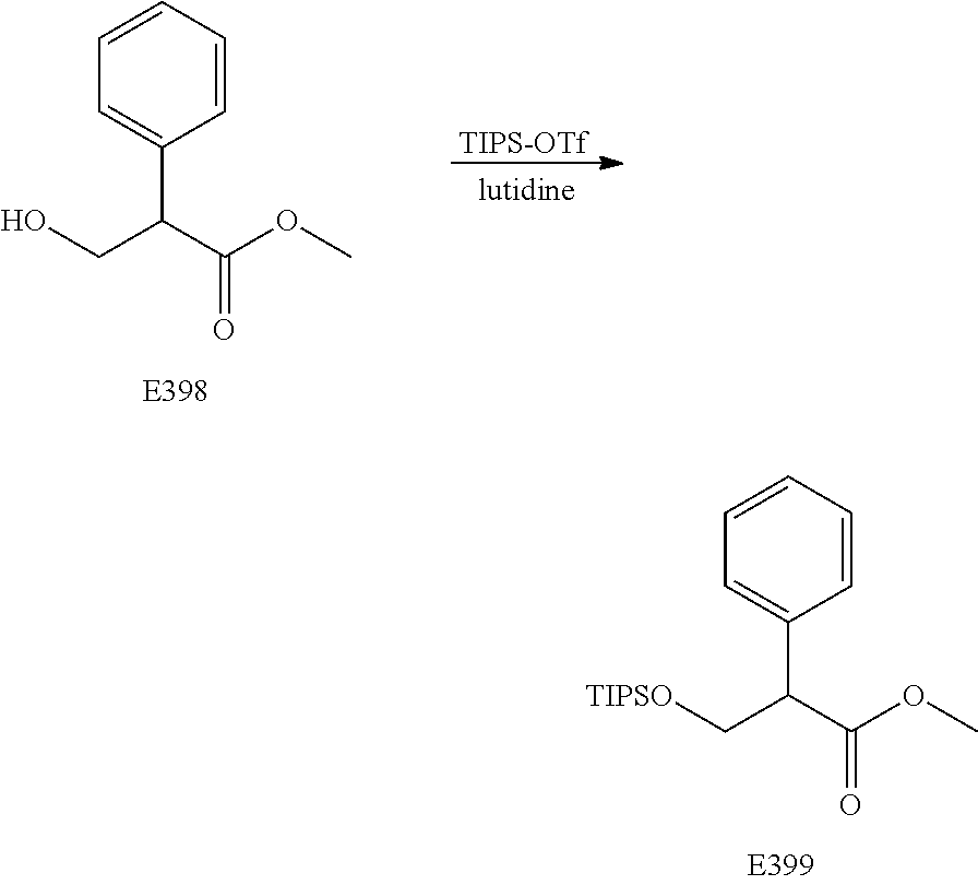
C1=CC=CC=C1C(C(OC)=O)CO.[TIPS-OTf].C1=CC=CC=C1C(C(OC)=O)C[TIPSO]
